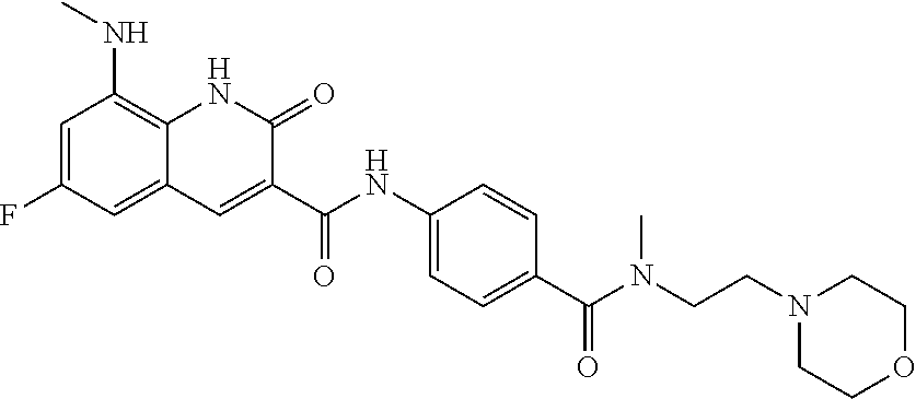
C1=C(F)C=C2C(=C1NC)NC(=O)C(C(NC1=CC=C(C(N(CCN3CCOCC3)C)=O)C=C1)=O)=C2
